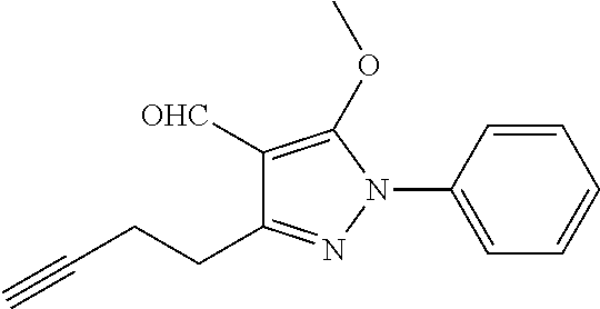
C1=C(N2C(OC)=C([OHC])C(CCC#C)=N2)C=CC=C1
